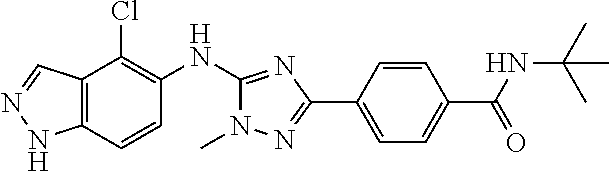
C12=C(C=CC(NC3=NC(C4=CC=C(C(=O)NC(C)(C)C)C=C4)=NN3C)=C1Cl)NN=C2
